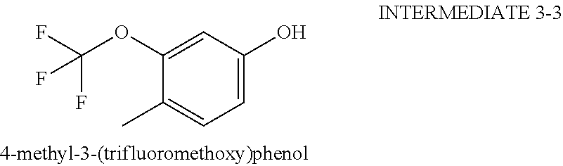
C1(OC(F)(F)F)=CC(O)=CC=C1C
